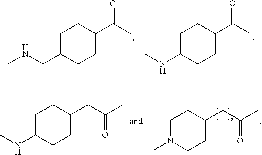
C1C(CNC)CCC(C(C)=O)C1.C1C(NC)CCC(C(C)=O)C1.C1C(NC)CCC(CC(C)=O)C1.C1N(C)CCC(CC(C)=O)C1
